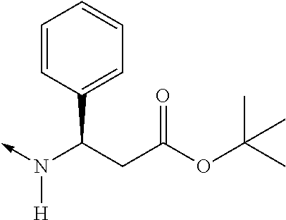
C-N(C(C1=CC=CC=C1)CC(OC(C)(C)C)=O)[H]
